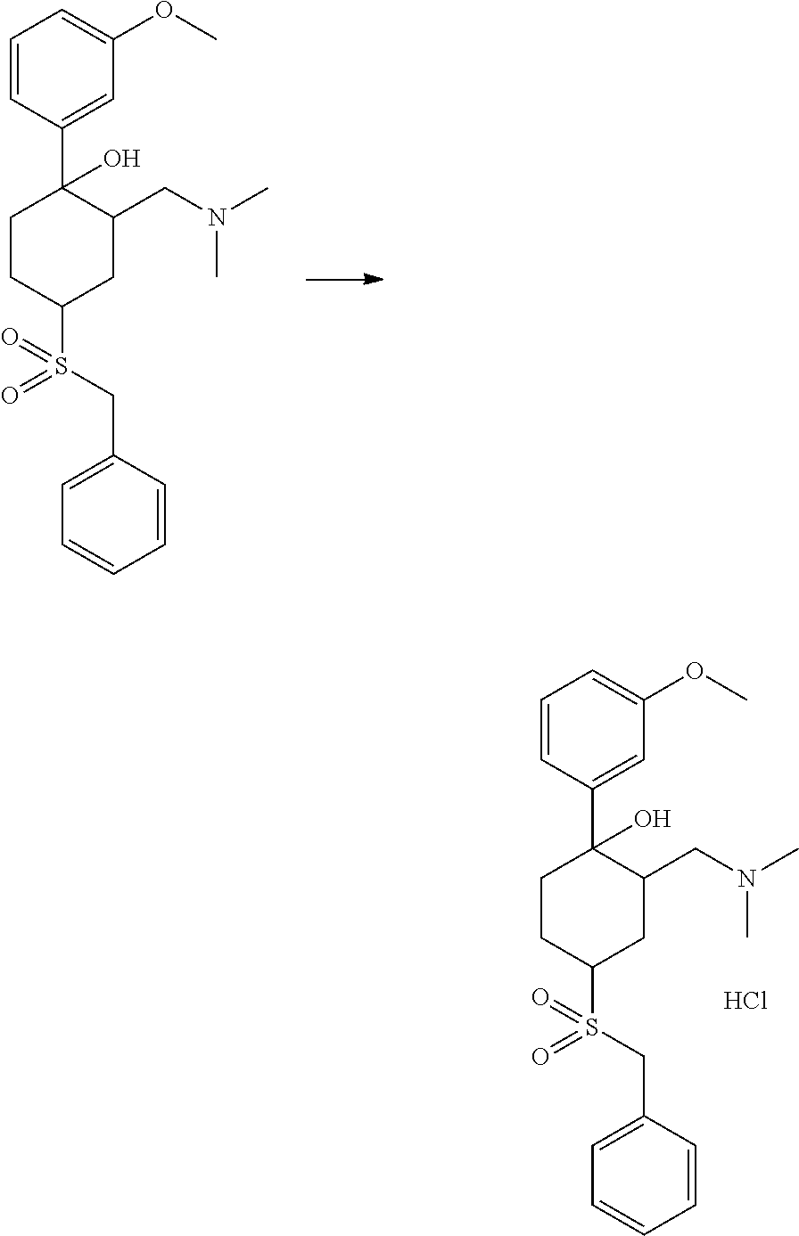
S(C1CCC(C2=CC(OC)=CC=C2)(O)C(CN(C)C)C1)(CC1=CC=CC=C1)(=O)=O.S(C1CCC(C2=CC(OC)=CC=C2)(O)C(CN(C)C)C1)(CC1=CC=CC=C1)(=O)=O.Cl
